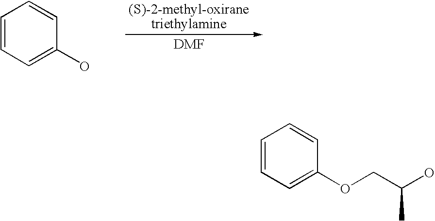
C1=CC=C(O)C=C1.C1=CC=C(OCC(O)C)C=C1
